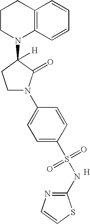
C1CN(C2([H])CCN(C3=CC=C(S(=O)(=O)NC4=NC=CS4)C=C3)C2=O)C2=C(C1)C=CC=C2.[H]
